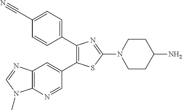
C1(C2=CC=C(C#N)C=C2)=C(C2=CC3=C(N=C2)N(C)C=N3)SC(N2CCC(N)CC2)=N1
